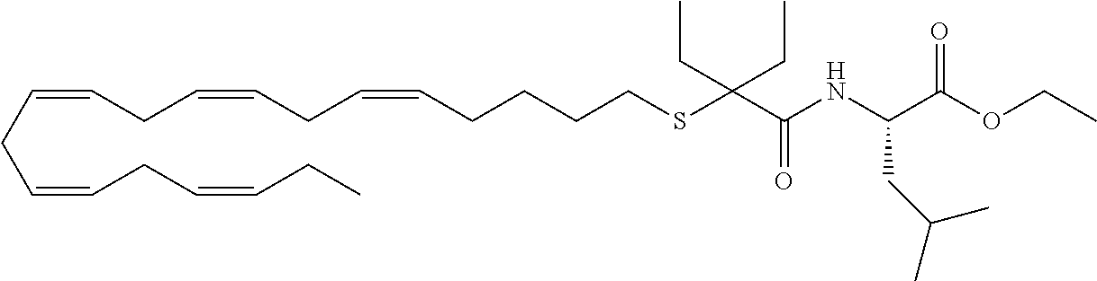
C(CCCSC(C(NC(C(OCC)=O)CC(C)C)=O)(CC)CC)C=CCC=CCC=CCC=CCC=CCC
